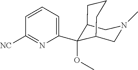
C12CN(C)CC(C1(OC)C1=CC=CC([NC])=N1)CCC2
